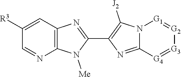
C12=C(C=C([R3])C=N1)N=C(C1=C([J2])N3C(=N1)[G4]=[G3][G2]=[G1]3)N2[Me]
